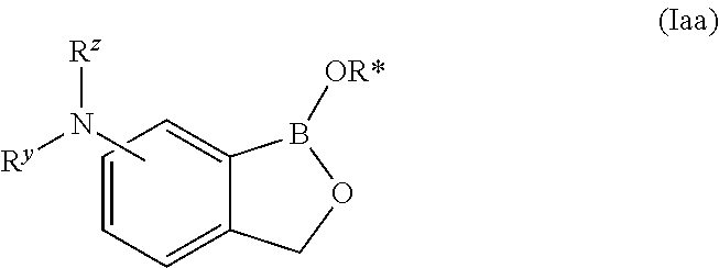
C1=CC=C2C(=C1)B([OR*])OC2.CN([Ry])[Rz]
